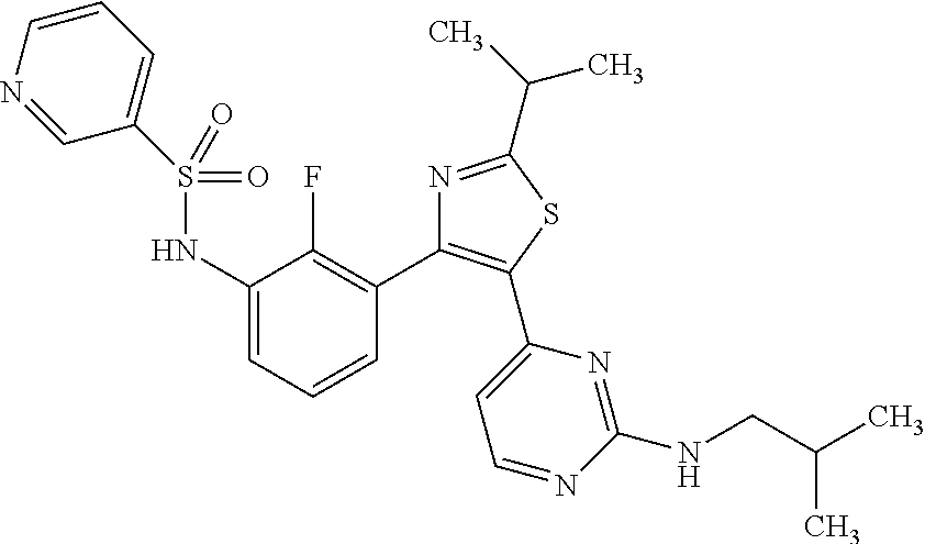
C1(NS(=O)(=O)C2=CC=CN=C2)=CC=CC(C2=C(C3=CC=NC(NCC(C)C)=N3)SC(C(C)C)=N2)=C1F
